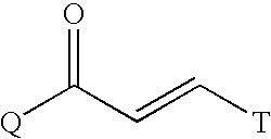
[Q]C(C=C[T])=O
